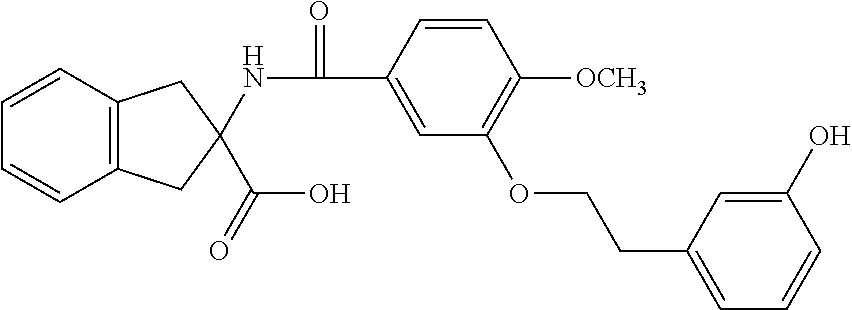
C12=C(C=CC=C1)CC(C(O)=O)(NC(=O)C1=CC(OCCC3=CC=CC(O)=C3)=C([OCH3])C=C1)C2
